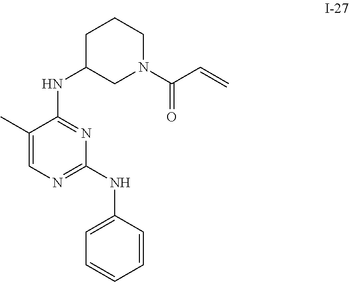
C1=CC=CC=C1NC1=NC=C(C)C(NC2CN(C(C=C)=O)CCC2)=N1
